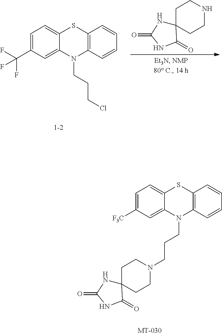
C1C2(CCNC1)NC(=O)NC2=O.C1=C(C(F)(F)F)C=C2C(=C1)SC1=C(N2CCCCl)C=CC=C1.C1=C([F3C])C=C2C(=C1)SC1=C(N2CCCN2CCC3(CC2)NC(=O)NC3=O)C=CC=C1
